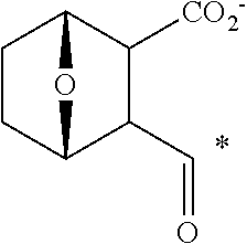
C1CC2C(C=O)C([CO2-])C1O2
